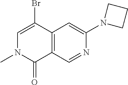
N1(C)C(=O)C2=C(C(Br)=C1)C=C(N1CCC1)N=C2
